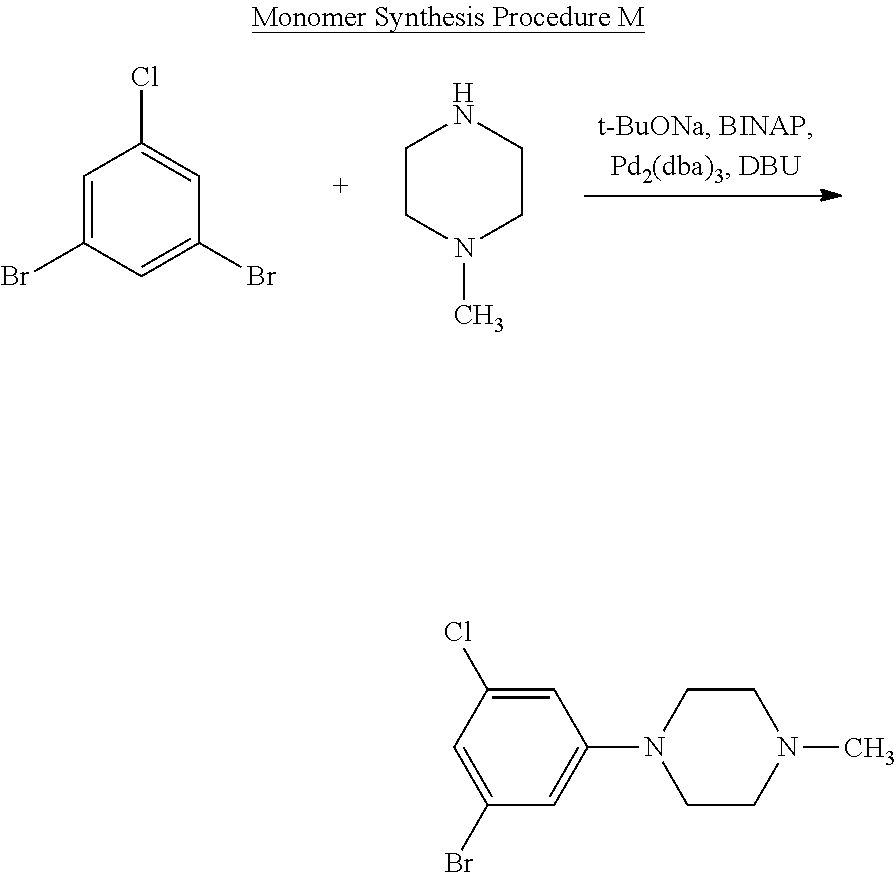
C1(Br)=CC(Cl)=CC(Br)=C1.C1CN(C)CCN1.C1=C(Cl)C=C(Br)C=C1N1CCN(C)CC1
